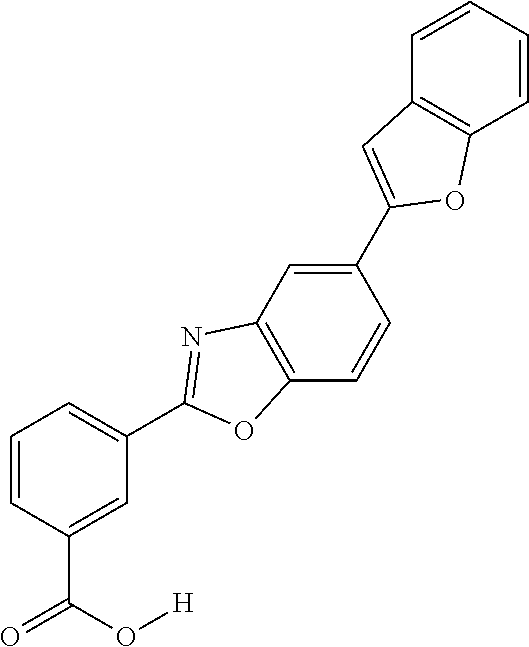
C1=C(C(O[H])=O)C=CC=C1C1=NC2=C(C=CC(C3=CC4=C(C=CC=C4)O3)=C2)O1
